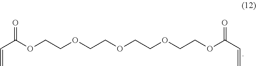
C(C(OCCOCCOCCOCCOC(C=C)=O)=O)=C
